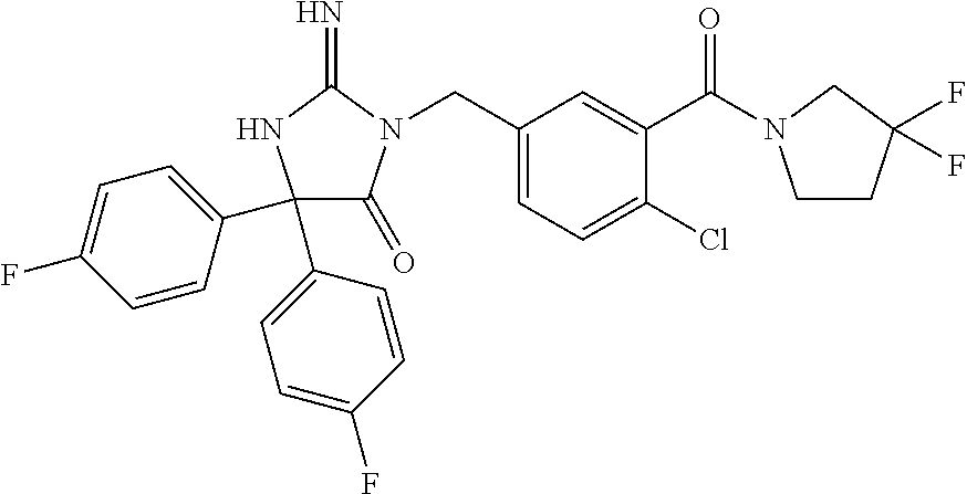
C1(C2=CC=C(F)C=C2)(C2=CC=C(F)C=C2)C(=O)N(CC2=CC=C(Cl)C(C(=O)N3CCC(F)(F)C3)=C2)C(=N)N1
